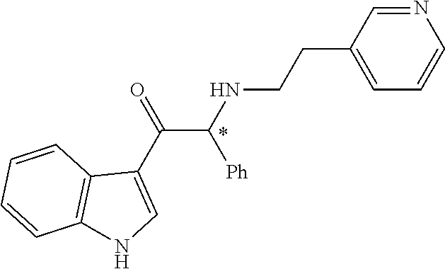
N1=CC(CCNC(C(C2=CNC3=C2C=CC=C3)=O)[Ph])=CC=C1
